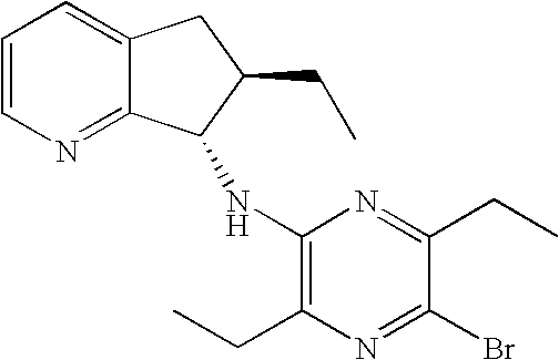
C1=CN=C2C(=C1)CC(CC)C2NC1=C(CC)N=C(Br)C(CC)=N1
